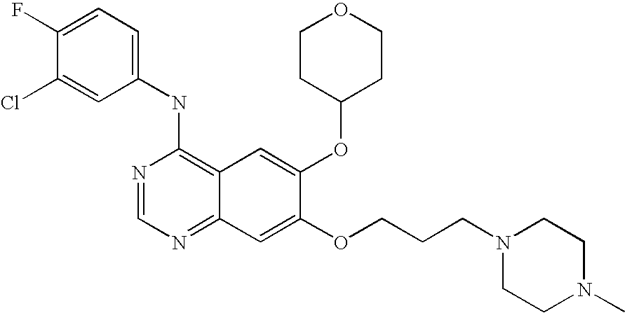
C1(NC2=C3C(=NC=N2)C=C(OCCCN2CCN(C)CC2)C(OC2CCOCC2)=C3)=CC=C(F)C(Cl)=C1
